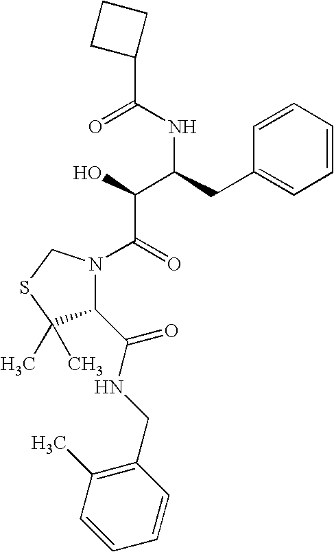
C1=CC=CC=C1CC(NC(C1CCC1)=O)C(C(=O)N1C(C(NCC2=C(C)C=CC=C2)=O)C(C)(C)SC1)O
